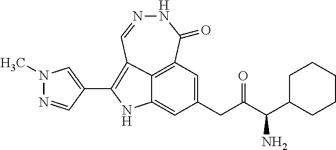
C12=C3C=C(CC(C(C4CCCCC4)N)=O)C=C1NC(C1=CN(C)N=C1)=C2C=NNC3=O
